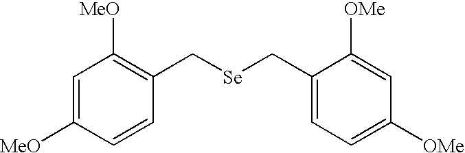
C1=C([MeO])C=CC(C[Se]CC2=CC=C([OMe])C=C2[OMe])=C1[MeO]
